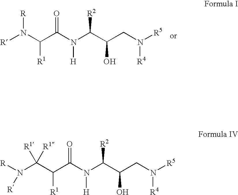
[R]N(C(C(N(C(C(CN([R5])[R4])O)[R2])[H])=O)[R1])[R].N(C(C(C(N(C(C(CN([R5])[R4])O)[R2])[H])=O)[R1])([R1])[R1])([R])[R]
